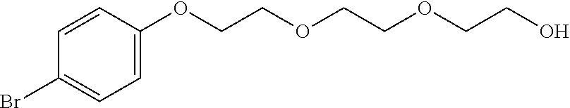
C1(OCCOCCOCCO)=CC=C(Br)C=C1
